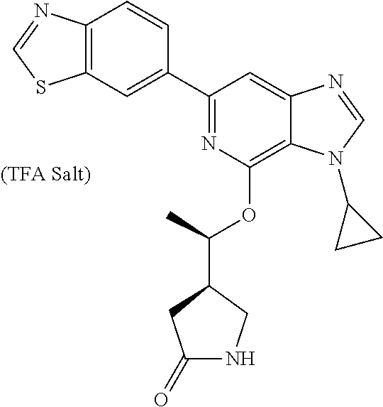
C1(C2=CC3=C(C=C2)N=CS3)=NC(OC(C2CC(=O)NC2)C)=C2C(=C1)N=CN2C1CC1
